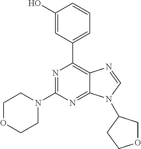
N1=C(N2CCOCC2)N=C2C(=C1C1=CC=CC(O)=C1)N=CN2C1COCC1
